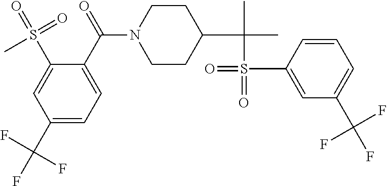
C1(S(=O)(=O)C)=CC(C(F)(F)F)=CC=C1C(N1CCC(C(C)(C)S(=O)(=O)C2=CC(C(F)(F)F)=CC=C2)CC1)=O
